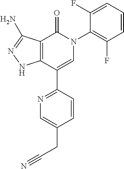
C1=CC=C(F)C(N2C(=O)C3=C(C(C4=NC=C(CC#N)C=C4)=C2)NN=C3N)=C1F
